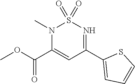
COC(=O)C1=CC(C2=CC=CS2)=NS(=O)(=O)N1C
